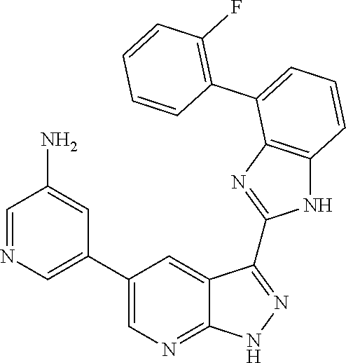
C1=NC=C(C2=CN=C3C(=C2)C(C2=NC4=C(N2)C=CC=C4C2=C(F)C=CC=C2)=NN3)C=C1N
